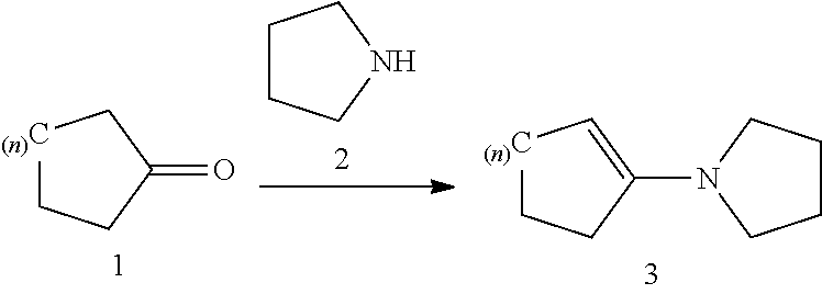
C1CCNC1.[(n)C]1CCC(=O)C1.[(n)C]1CCC(N2CCCC2)=C1
